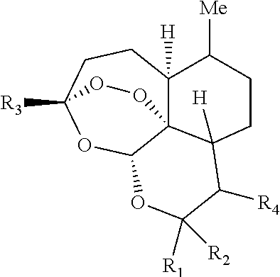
C123C4([H])CCC([R3])(OC1OC([R1])([R2])C([R4])C2([H])CCC4[Me])OO3
